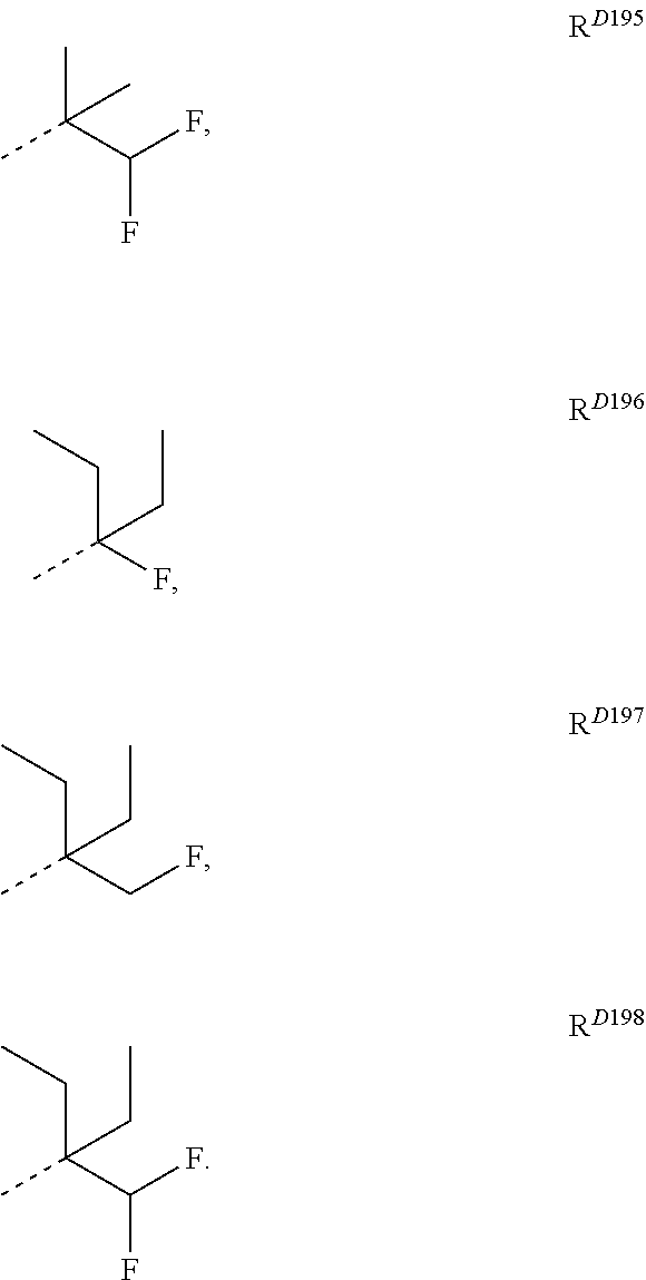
CC(C(F)F)(C)C.C(C(F)(C)CC)C.C(C(CF)(C)CC)C.C(C(C(F)F)(C)CC)C
